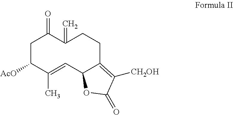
C1C([AcO])C(C)=CC2C(=C([CH2OH])C(=O)O2)CCC(=C)C1=O
